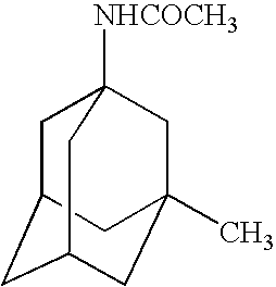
C1C2CC3CC(C)(CC1([NHCOCH3])C3)C2
